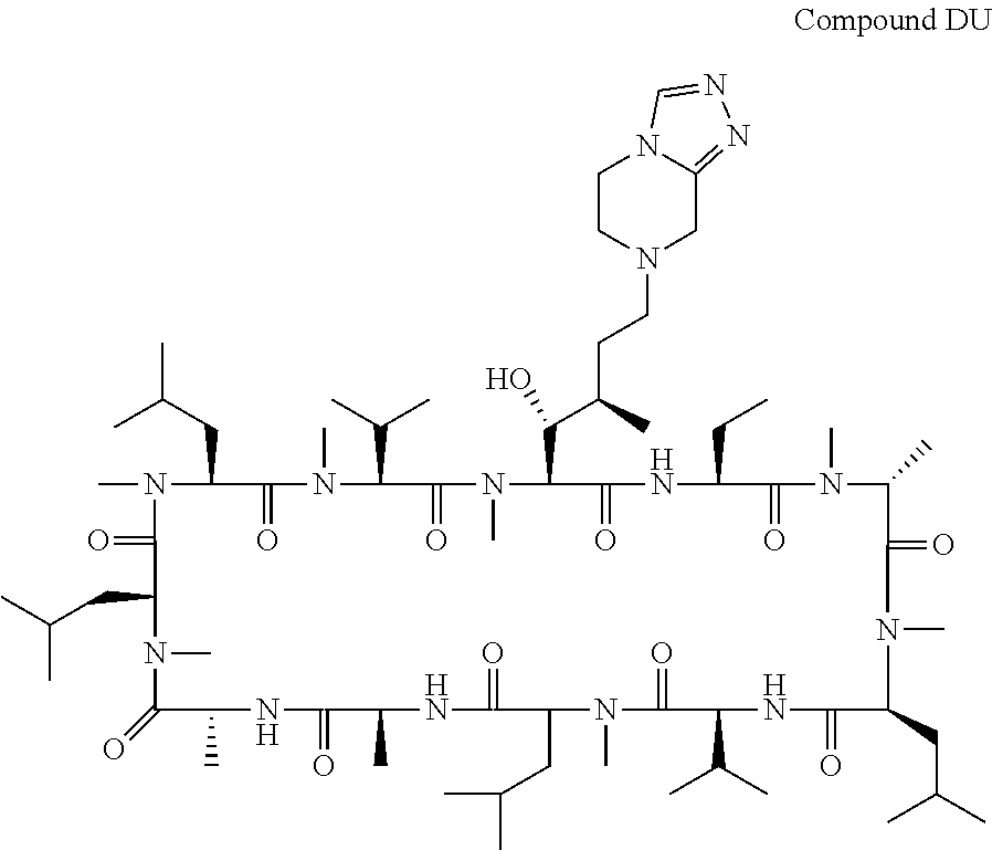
CC(CC1N(C)C(=O)C(CC(C)C)N(C)C(=O)C(C)NC(=O)C(C)NC(=O)C(CC(C)C)N(C)C(=O)C(C(C)C)NC(=O)C(CC(C)C)N(C)C(=O)C(C)N(C)C(=O)C(CC)NC(=O)C(C(C(C)CCN2CC3=NN=CN3CC2)O)N(C)C(=O)C(C(C)C)N(C)C1=O)C
